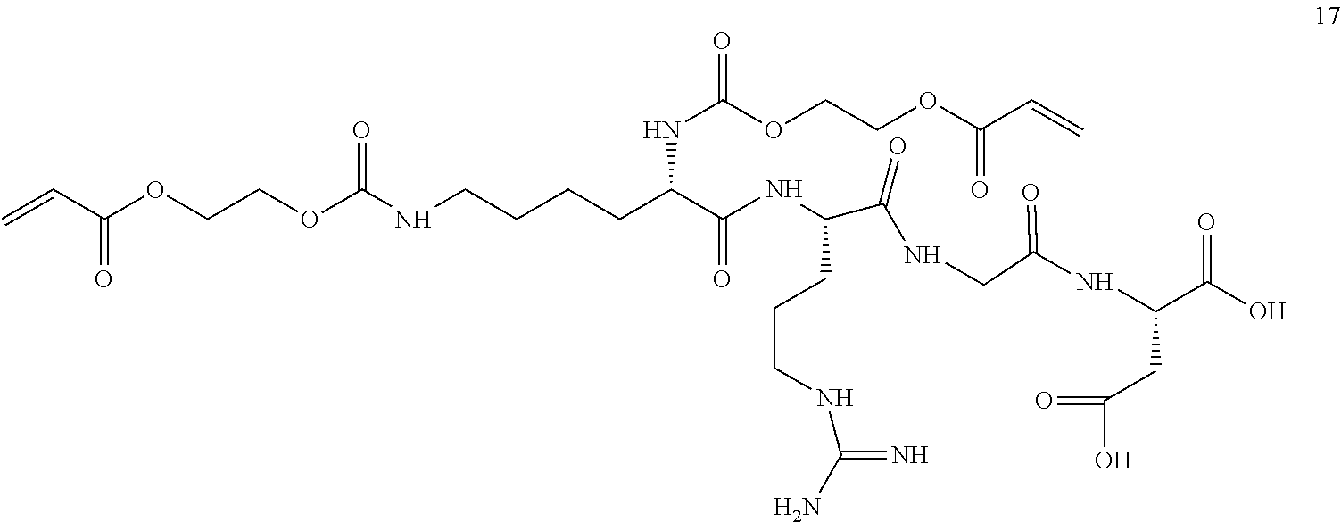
C=CC(OCCOC(NCCCCC(C(NC(C(NCC(NC(C(O)=O)CC(O)=O)=O)=O)CCCNC(=N)N)=O)NC(=O)OCCOC(C=C)=O)=O)=O
